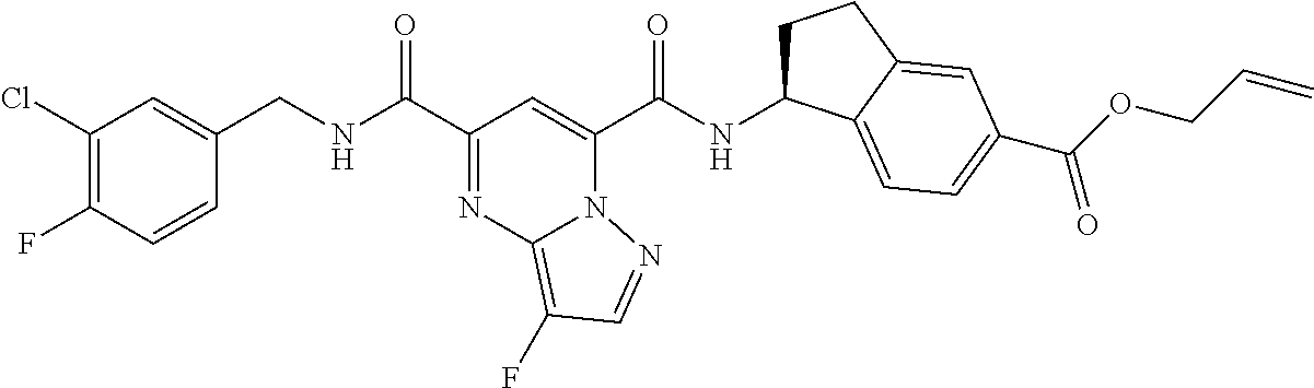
C1(Cl)=C(F)C=CC(CNC(C2=NC3=C(F)C=NN3C(C(NC3CCC4=CC(C(OCC=C)=O)=CC=C34)=O)=C2)=O)=C1
